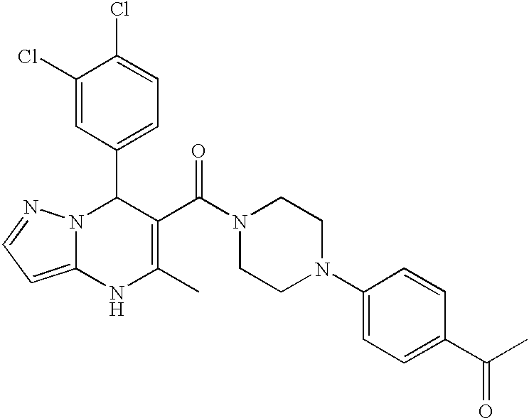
C1(Cl)=CC(C2N3C(=CC=N3)NC(C)=C2C(N2CCN(C3=CC=C(C(C)=O)C=C3)CC2)=O)=CC=C1Cl
